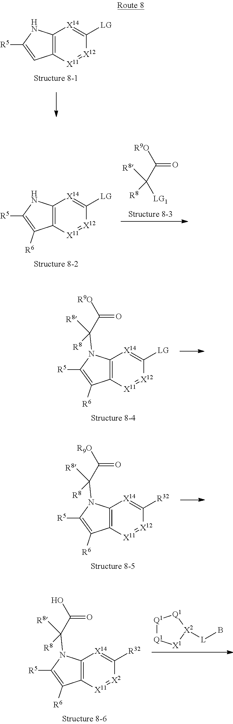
C12=C([X11]=[X12]C([LG])=[X14]1)C=C([R5])N2.C12=C([X11]=[X12]C([LG])=[X14]1)C([R6])=C([R5])N2C(C([R9O])=O)([R8])[R8].C12=C([X11]=[X12]C([R32])=[X14]1)C([R6])=C([R5])N2C(C([R9O])=O)([R8])[R8].[Q1]1[Q1][X1][X2]([L]B)[Q1]1.C12=C([X11]=[X2]C([R32])=[X14]1)C([R6])=C([R5])N2C(C(O)=O)([R8])[R8].C12=C([X11]=[X12]C([LG])=[X14]1)C([R6])=C([R5])N2.[R9O]C(=O)C([LG1])([R8])[R8]
